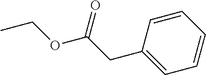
C1=C(CC(OCC)=O)C=CC=C1
